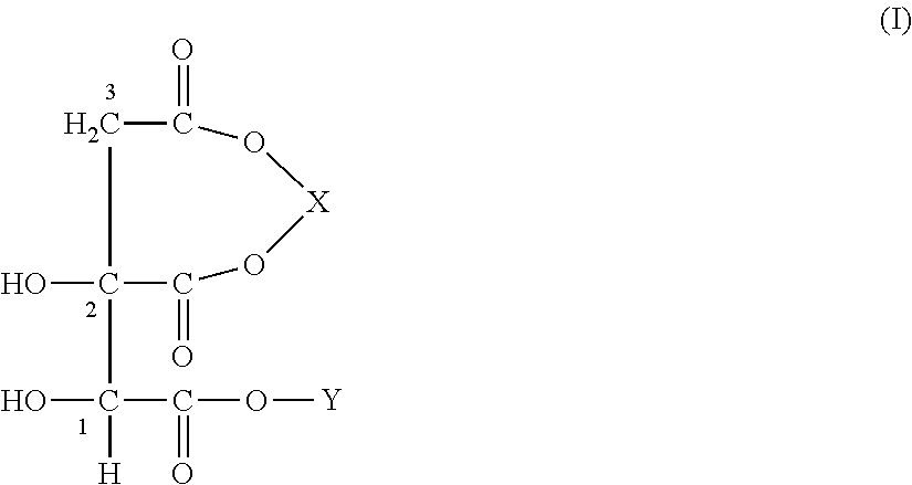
C1(=O)CC(C([H])(C(=O)O[Y])O)(O)C(=O)O[X]O1
